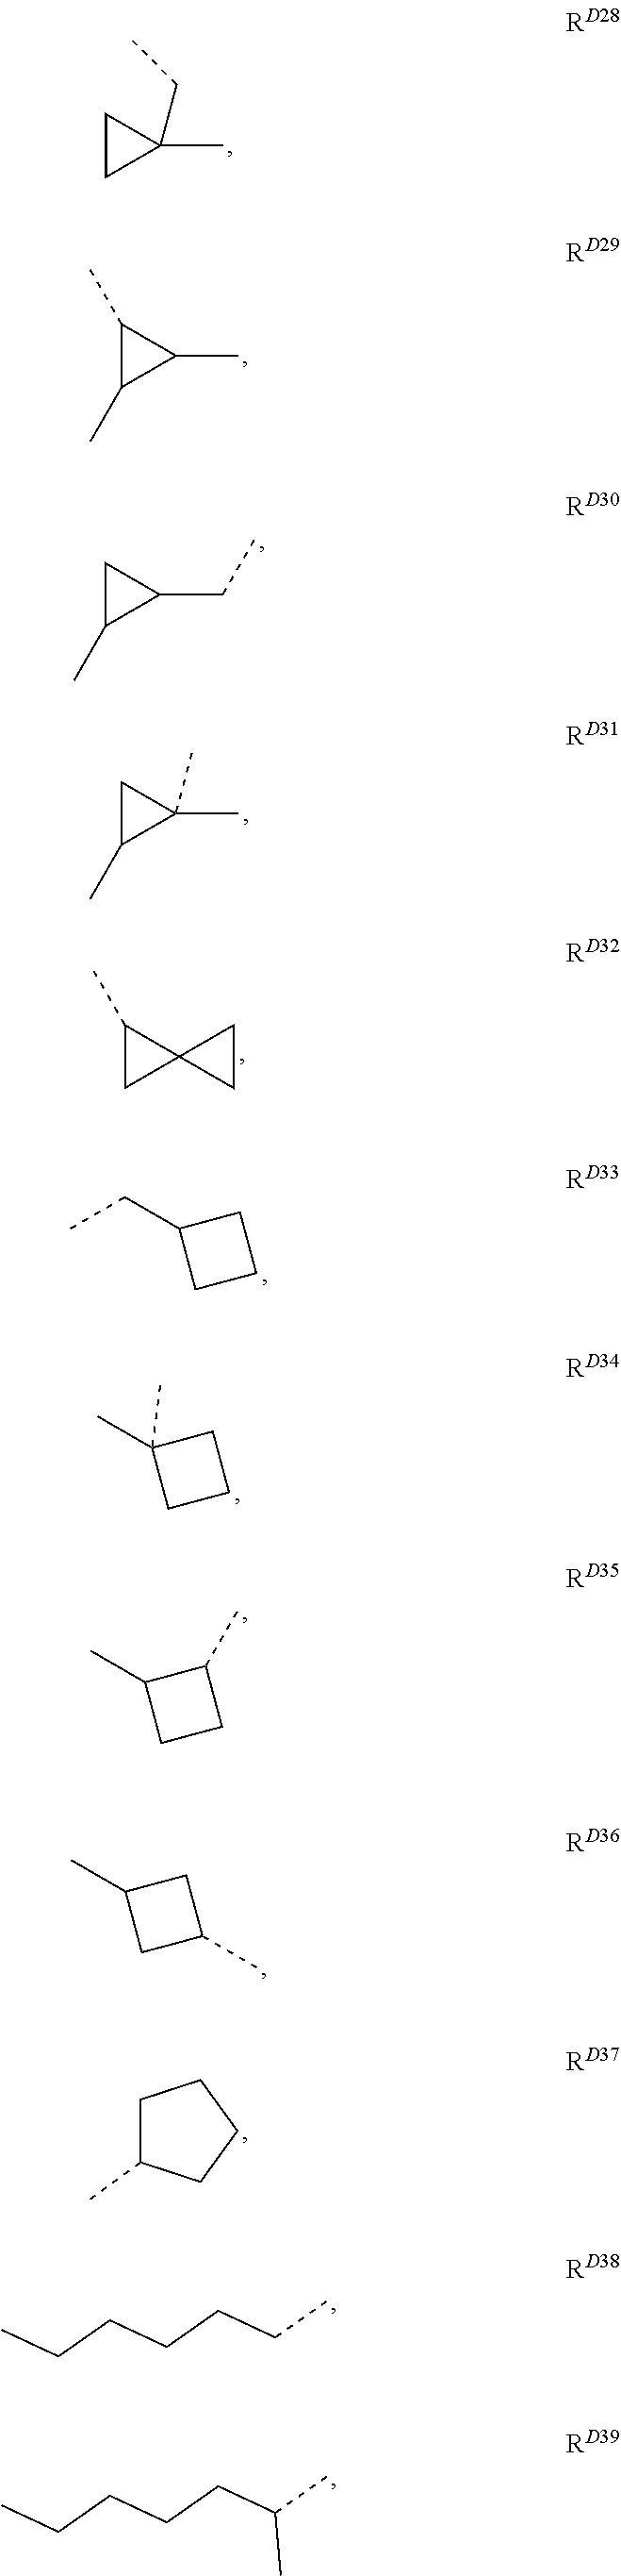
C1CC1(C)CC.C1(C)C(C)C1C.C1C(C)C1CC.C1C(C)C1(C)C.C1(C)CC12CC2.C1(CC)CCC1.C1(C)(C)CCC1.C1(C)CCC1C.C1(C)CC(C)C1.C1C(C)CCC1.CCCCCCC.CCCCCC(C)C
